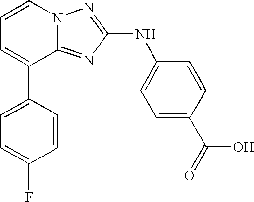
C1=C(C2=CC=CN3C2=NC(NC2=CC=C(C(=O)O)C=C2)=N3)C=CC(F)=C1
